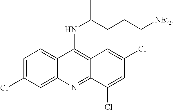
C1=C(Cl)C=C2C(=C1)C(NC(CCC[NEt2])C)=C1C(=N2)C(Cl)=CC(Cl)=C1
